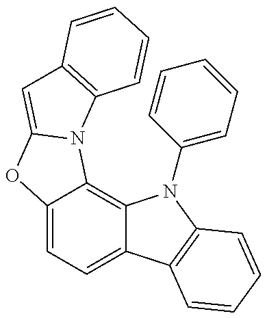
C12=CC=C3C(=C1N1C(=CC4=C1C=CC=C4)O2)N(C1=CC=CC=C1)C1=C3C=CC=C1
